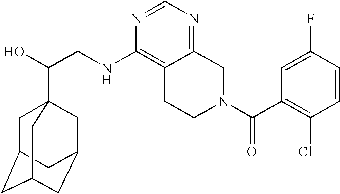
C(CNC1=C2C(=NC=N1)CN(C(C1=C(Cl)C=CC(F)=C1)=O)CC2)(O)C12CC3CC(CC(C1)C3)C2
